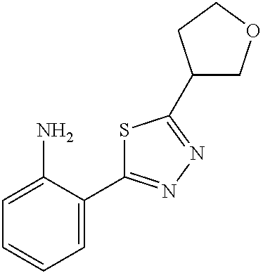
C1=C(N)C(C2=NN=C(C3COCC3)S2)=CC=C1
